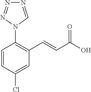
C1=CC(Cl)=CC(C=CC(O)=O)=C1N1C=NN=N1
